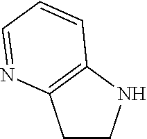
C1CNC2=C1N=CC=C2
